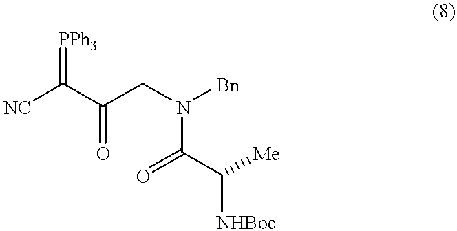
C(=O)(C([NC])=[PPh3])CN([Bn])C(=O)C([Me])[NHBoc]
